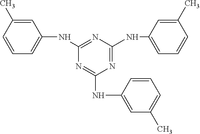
C1=C(C)C=CC=C1NC1=NC(NC2=CC=CC(C)=C2)=NC(NC2=CC(C)=CC=C2)=N1
